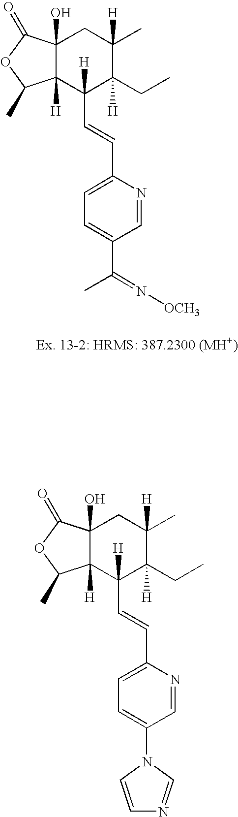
C12([H])C(O)(C(=O)OC1C)CC(C)([H])C(CC)([H])C2(C=CC1=CC=C(C(=N[OCH3])C)C=N1)[H].C12([H])C(O)(C(=O)OC1C)CC(C)([H])C(CC)([H])C2(C=CC1=CC=C(N2C=CN=C2)C=N1)[H]
